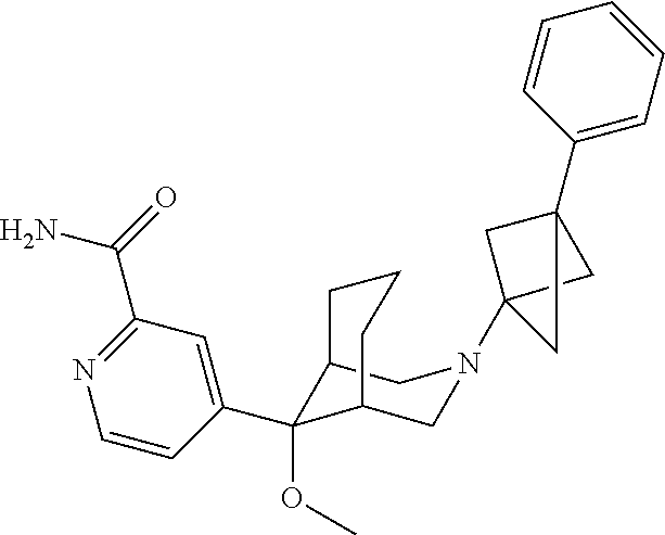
C12(N3CC4C(OC)(C5=CC(C(=O)N)=NC=C5)C(C3)CCC4)CC(C3=CC=CC=C3)(C1)C2
